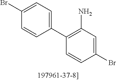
C1(C2=C(N)C=C(Br)C=C2)=CC=C(Br)C=C1
